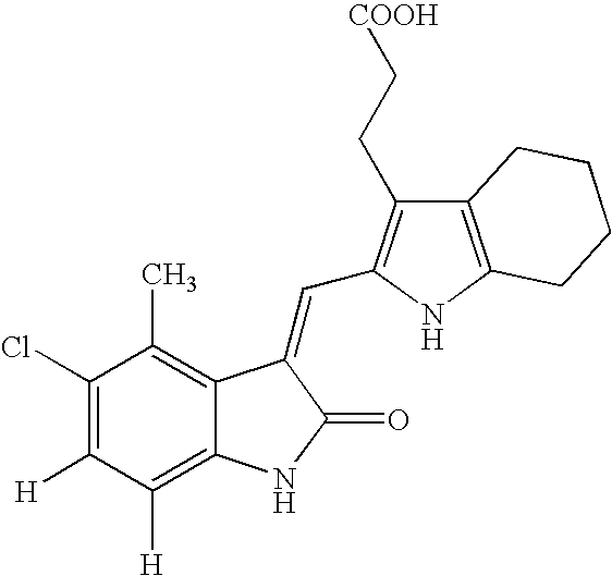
C1(Cl)=C([H])C([H])=C2C(=C1C)C(=CC1=C(CC[COOH])C3=C(N1)CCCC3)C(=O)N2
